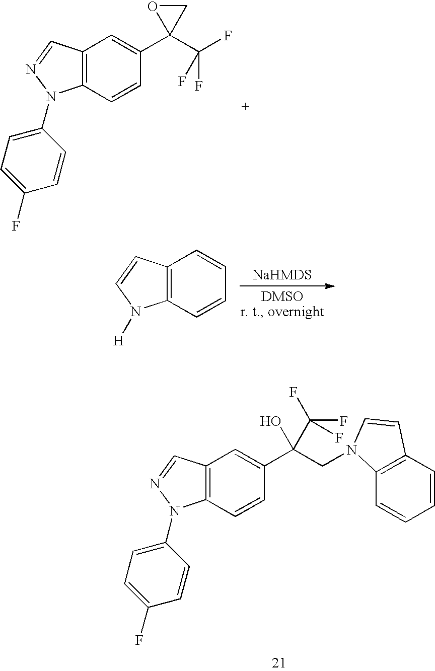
C12=C(C=CC(C(CN3C4=C(C=CC=C4)C=C3)(O)C(F)(F)F)=C1)N(C1=CC=C(F)C=C1)N=C2.C12=C(C=CC(C3(C(F)(F)F)CO3)=C1)N(C1=CC=C(F)C=C1)N=C2.C12=C(C=CC=C1)N([H])C=C2
